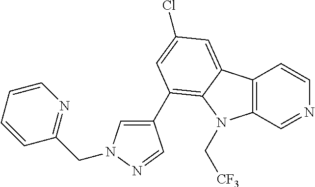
C12=C(C=NC=C1)N(C[CF3])C1=C(C3=CN(CC4=NC=CC=C4)N=C3)C=C(Cl)C=C21
